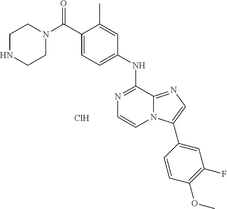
N1(C(C2=CC=C(NC3=NC=CN4C3=NC=C4C3=CC(F)=C(OC)C=C3)C=C2C)=O)CCNCC1.Cl
